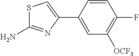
C1=C(C2=CSC(N)=N2)C=CC(F)=C1[OCF3]
